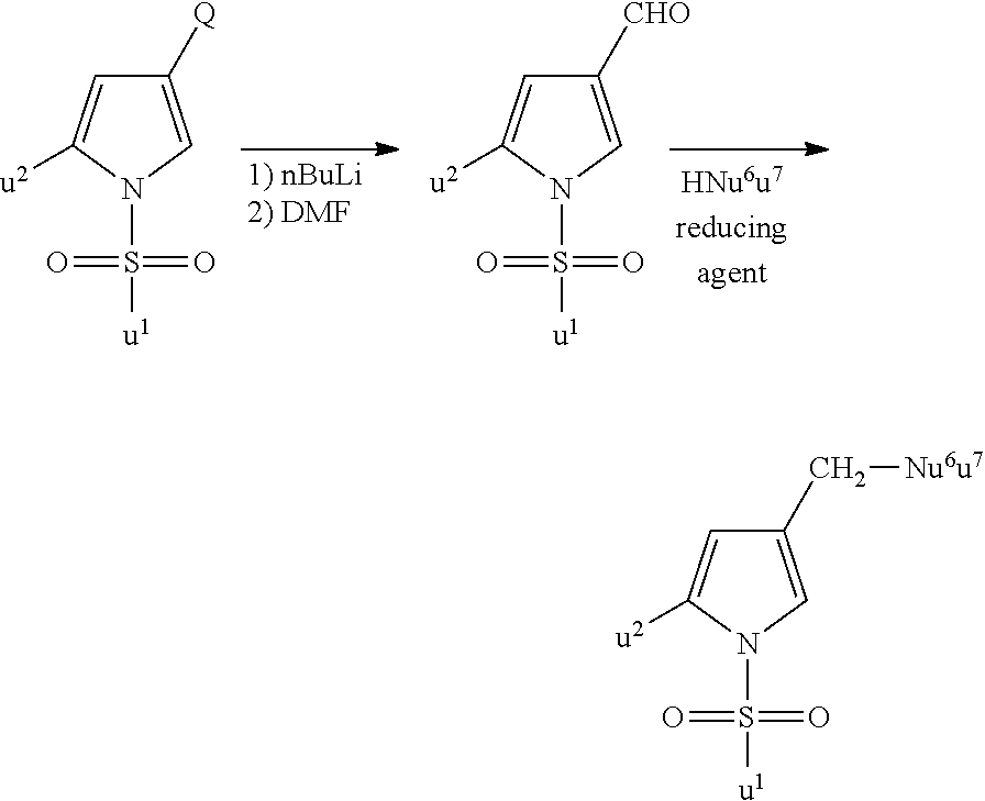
C1=C([u2])N(S([u1])(=O)=O)C=C1[Q].C1=C([u2])N(S([u1])(=O)=O)C=C1[CHO].C1=C([u2])N(S([u1])(=O)=O)C=C1C[Nu6u7]
